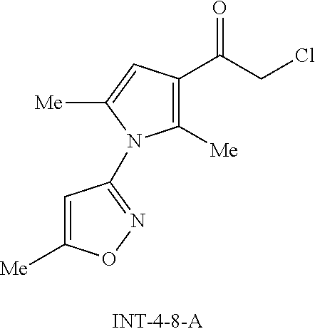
C1=C([Me])ON=C1N1C([Me])=C(C(CCl)=O)C=C1[Me]
